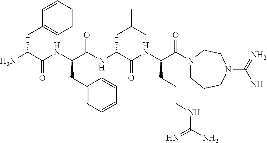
NC(C(NC(C(NC(C(NC(C(N1CCCN(C(N)=N)CC1)=O)CCCNC(=N)N)=O)CC(C)C)=O)CC1=CC=CC=C1)=O)CC1=CC=CC=C1
